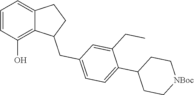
C1=CC(O)=C2C(=C1)CCC2CC1=CC=C(C2CC[NBoc]CC2)C(CC)=C1
